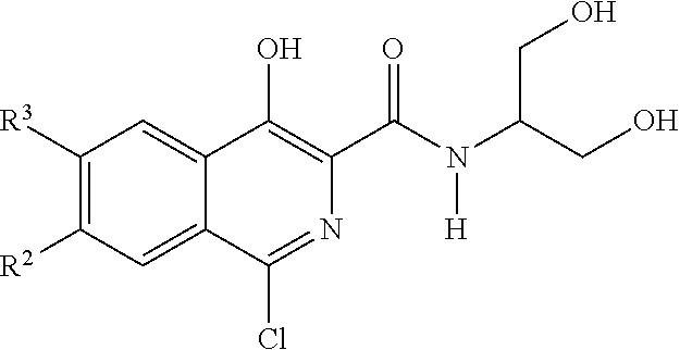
C1([R3])=C([R2])C=C2C(=C1)C(O)=C(C(N(C(CO)CO)[H])=O)N=C2Cl
